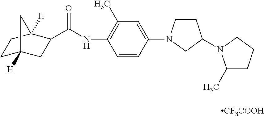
[CF3COOH].C(NC1=C(C)C=C(N2CCC(N3C(C)CCC3)C2)C=C1)(=O)C1CC2([H])CCC1([H])C2
